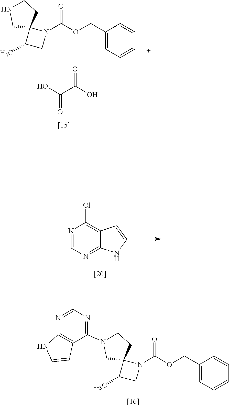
C1(COC(N2C3(C(C)C2)CCN(C2=NC=NC4=C2C=CN4)C3)=O)=CC=CC=C1.C1(COC(N2C3(C(C)C2)CCNC3)=O)=CC=CC=C1.OC(C(O)=O)=O.N1=CN=C2C(=C1Cl)C=CN2
